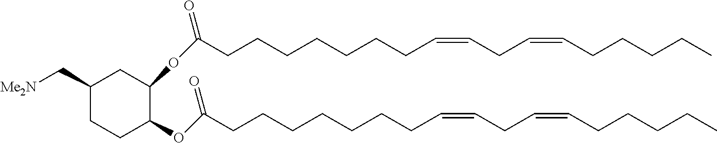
C1(C[Me2N])CCC(OC(=O)CCCCCCCC=CCC=CCCCCC)C(OC(=O)CCCCCCCC=CCC=CCCCCC)C1
